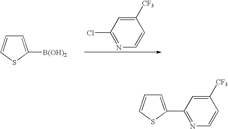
C1=C([B(OH)2])SC=C1.C1([CF3])=CC(Cl)=NC=C1.C1=C(C2=NC=CC([CF3])=C2)SC=C1
